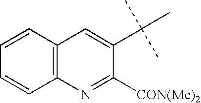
C12=C(N=C([CON(Me)2])C(C(C)(C)C)=C1)C=CC=C2
